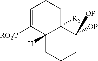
C1=C([RO2C])C2([H])C([R2])(CC1)C([OP])([OP])CCC2
